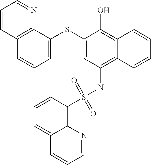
C12=C(NS(C3=C4C(=CC=C3)C=CC=N4)(=O)=O)C=C(SC3=CC=CC4=C3N=CC=C4)C(O)=C1C=CC=C2
